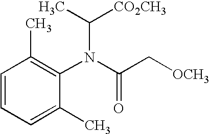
C1=CC=C(C)C(N(C(C[OCH3])=O)C(C)[CO2CH3])=C1C
